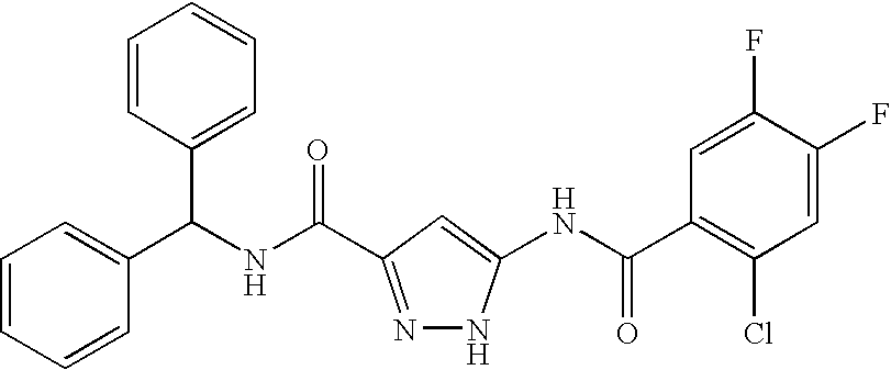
N(C(=O)C1=NNC(NC(C2=C(Cl)C=C(F)C(F)=C2)=O)=C1)C(C1=CC=CC=C1)C1=CC=CC=C1
